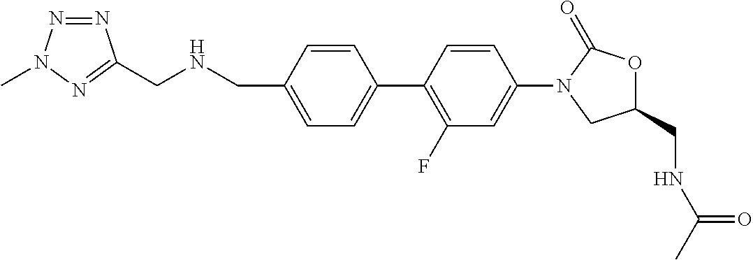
C(NCC1=CC=C(C2=C(F)C=C(N3CC(CNC(C)=O)OC3=O)C=C2)C=C1)C1=NN(C)N=N1
